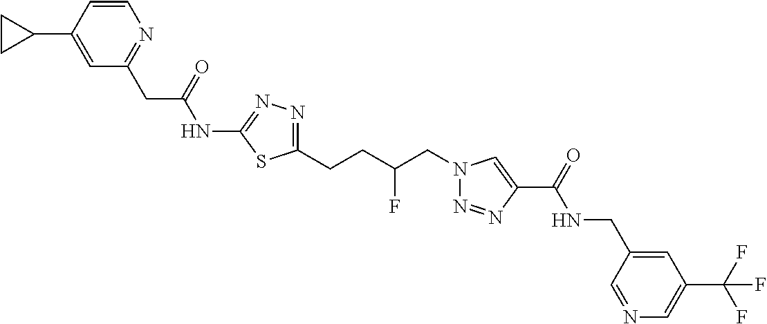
C1(NC(=O)CC2=NC=CC(C3CC3)=C2)=NN=C(CCC(CN2N=NC(C(=O)NCC3=CC(C(F)(F)F)=CN=C3)=C2)F)S1
